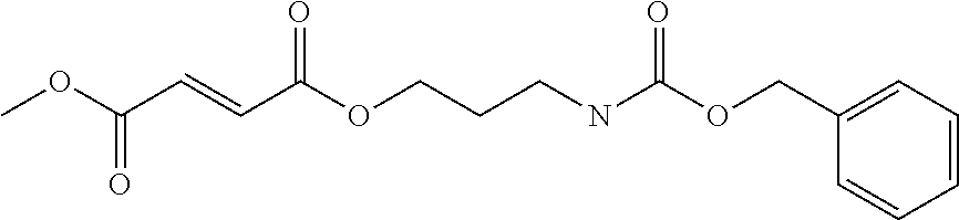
COC(C=CC(OCCCNC(OCC1=CC=CC=C1)=O)=O)=O
